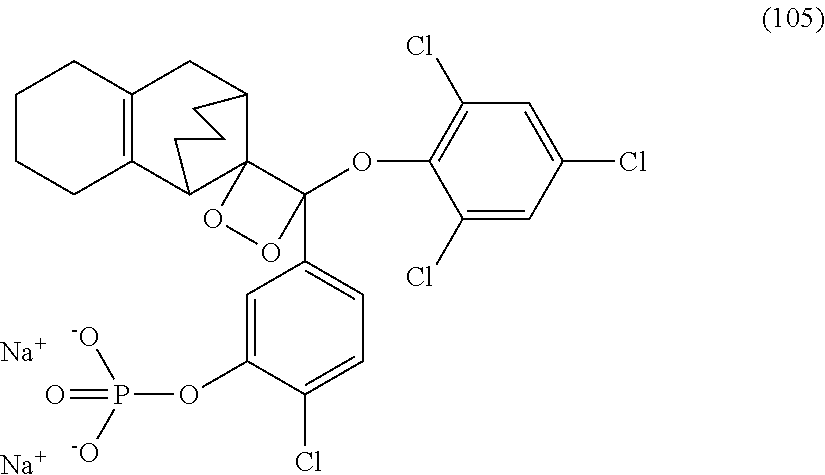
C12=C(C3C4(C(C1)CCC3)C(OC1=C(Cl)C=C(Cl)C=C1Cl)(C1=CC=C(Cl)C(OP(=O)([-O])[-O])=C1)OO4)CCCC2.[Na].[Na]
